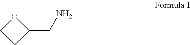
C1(CN)OCC1
